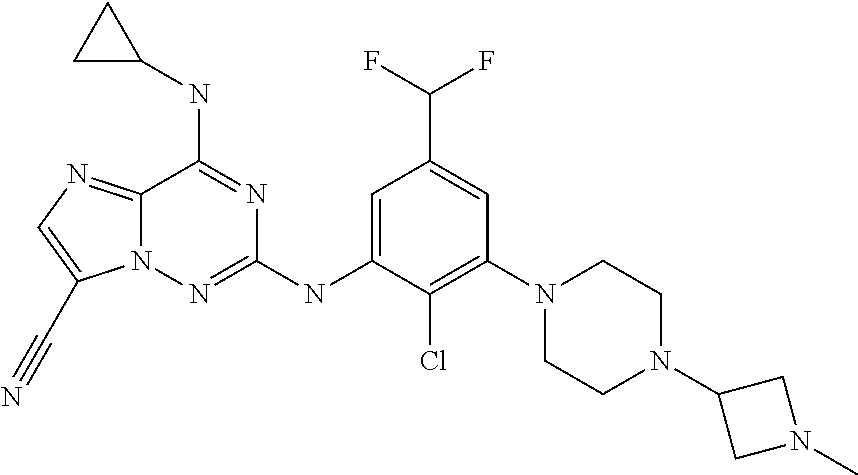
C12=NC=C(C#N)N1N=C(NC1=CC(C(F)F)=CC(N3CCN(C4CN(C)C4)CC3)=C1Cl)N=C2NC1CC1
